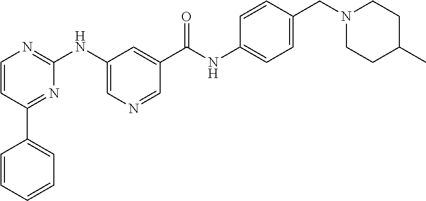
C1=CC(C2=CC=CC=C2)=NC(NC2=CN=CC(C(NC3=CC=C(CN4CCC(C)CC4)C=C3)=O)=C2)=N1
